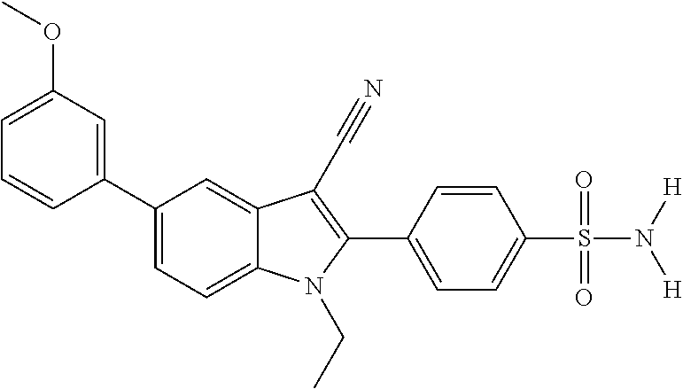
C1(C2=CC(OC)=CC=C2)=CC=C2C(=C1)C(C#N)=C(C1=CC=C(S(N([H])[H])(=O)=O)C=C1)N2CC
